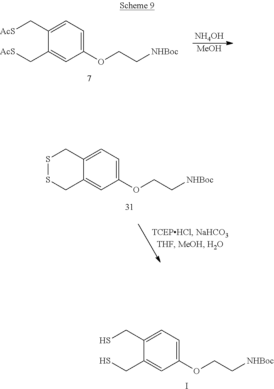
C1(OCC[NHBoc])=CC=C(CS)C(CS)=C1.I.[NH4OH].[MeOH].C1(OCC[NHBoc])=CC=C(C[AcS])C(C[AcS])=C1.C1(OCC[NHBoc])=CC=C2C(=C1)CSSC2
